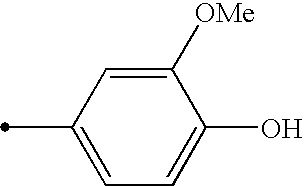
C1([OMe])=CC(C)=CC=C1O
